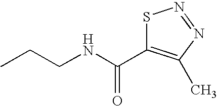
CCCNC(=O)C1=C(C)N=NS1
